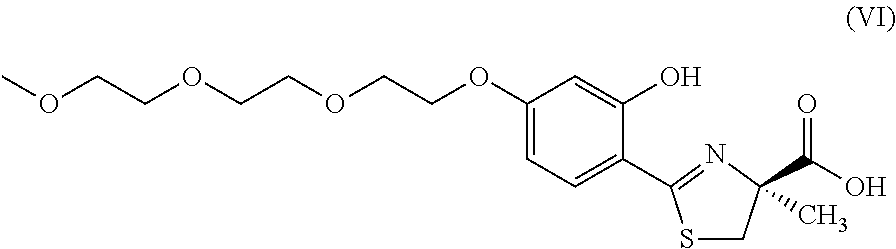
COCCOCCOCCOC1=CC=C(C2=NC(C)(C(=O)O)CS2)C(O)=C1
